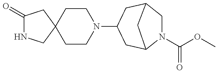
C1(=O)NCC2(C1)CCN(C1CC3CN(C(OC)=O)C(C1)C3)CC2
